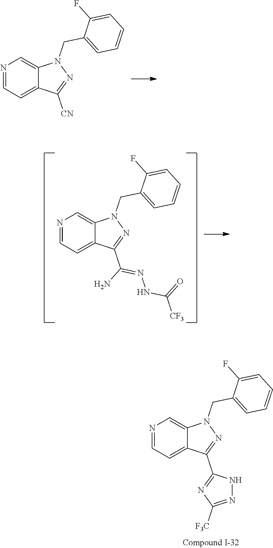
C1(CN2C3=CN=CC=C3C([CN])=N2)=CC=CC=C1F.C1(CN2C3=CN=CC=C3C(C(=NNC(=O)[CF3])N)=N2)=CC=CC=C1F.C1(F)=CC=CC=C1CN1N=C(C2=NC([F3C])=NN2)C2=CC=NC=C12
